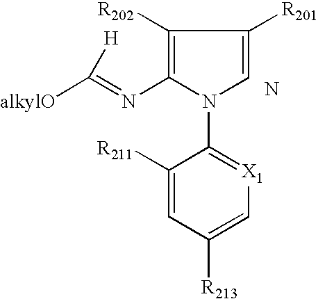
C1([R202])=C(N=C([H])[alkylO])N(C2=[X1]C=C([R213])C=C2[R211])C=C1[R201].N
